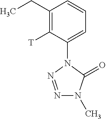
N1=NN(C2=CC=CC(CC)=C2[T])C(=O)N1C
